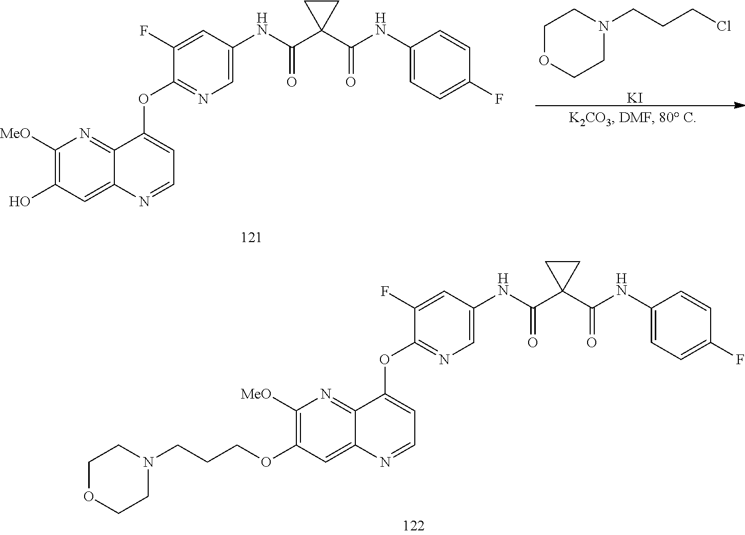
C1(OC2=CC=NC3=CC(OCCCN4CCOCC4)=C([MeO])N=C32)=NC=C(NC(C2(C(=O)NC3=CC=C(F)C=C3)CC2)=O)C=C1F.OC1=C([MeO])N=C2C(=C1)N=CC=C2OC1=NC=C(NC(C2(C(=O)NC3=CC=C(F)C=C3)CC2)=O)C=C1F.C1OCCN(CCCCl)C1.[KI]
